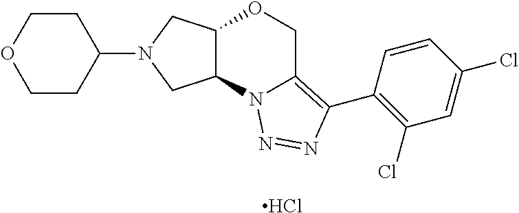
Cl.C1(N2CC3C(C2)N2C(=C(C4=C(Cl)C=C(Cl)C=C4)N=N2)CO3)CCOCC1
